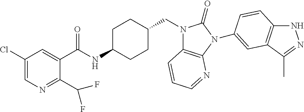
C1(Cl)=CN=C(C(F)F)C(C(NC2CCC(CN3C4=C(N(C5=CC6=C(NN=C6C)C=C5)C3=O)N=CC=C4)CC2)=O)=C1
